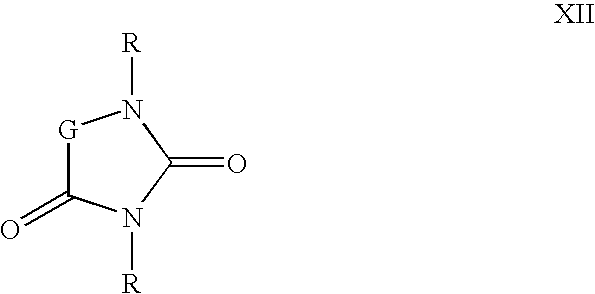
[G]1C(=O)N([R])C(=O)N1[R]
